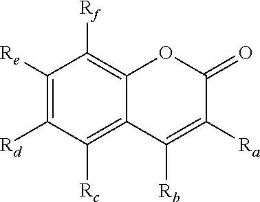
C1([Re])=C([Rd])C([Rc])=C2C(=C1[Rf])OC(=O)C([Ra])=C2[Rb]
